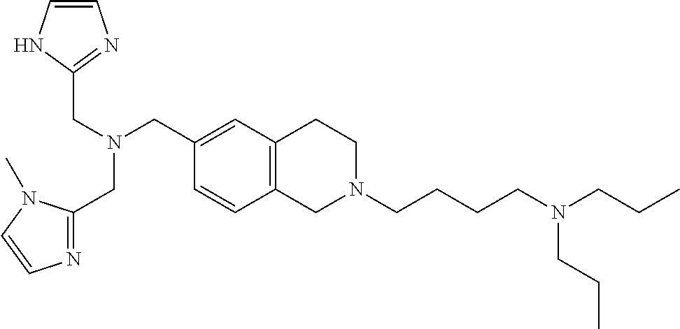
C(N(CC1=CC2=C(C=C1)CN(CCCCN(CCC)CCC)CC2)CC1=NC=CN1)C1=NC=CN1C
